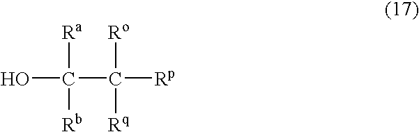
OC(C([Rp])([Ro])[Rq])([Ra])[Rb]
